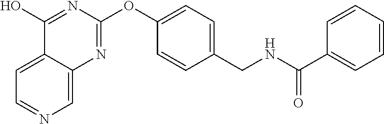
C1=C2C(=CN=C1)N=C(OC1=CC=C(CNC(C3=CC=CC=C3)=O)C=C1)N=C2O
